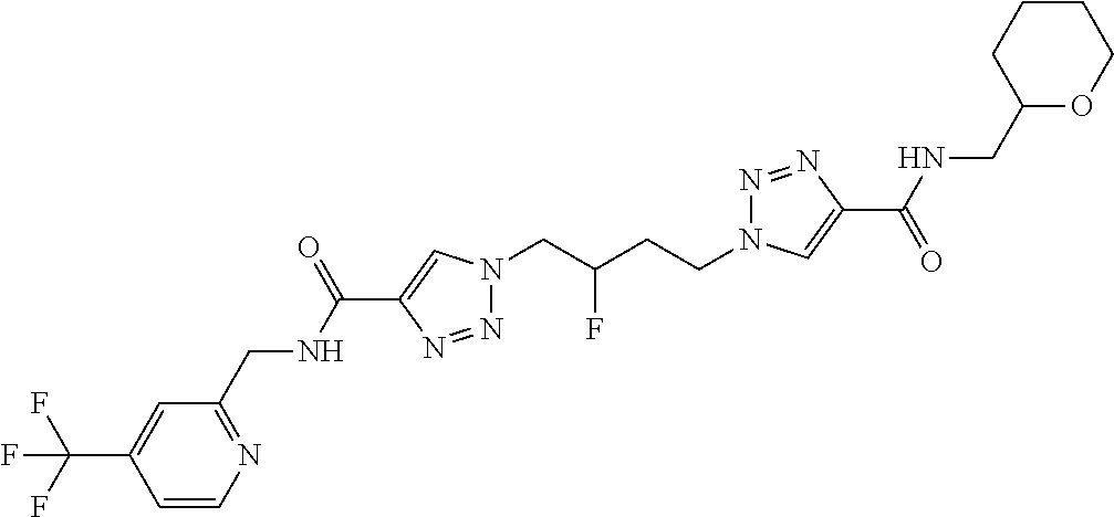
C1(C(NCC2=NC=CC(C(F)(F)F)=C2)=O)=CN(CC(CCN2N=NC(C(=O)NCC3OCCCC3)=C2)F)N=N1
